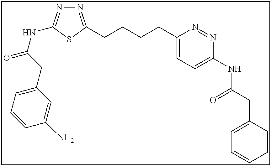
N1=C(CCCCC2=CC=C(NC(CC3=CC=CC=C3)=O)N=N2)SC(NC(=O)CC2=CC=CC(N)=C2)=N1
